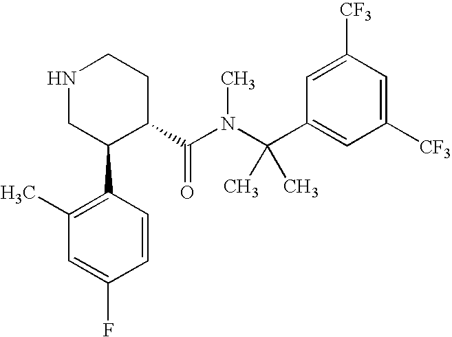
N1CC(C2=C(C)C=C(F)C=C2)C(C(N(C(C2=CC([CF3])=CC([CF3])=C2)(C)C)C)=O)CC1
